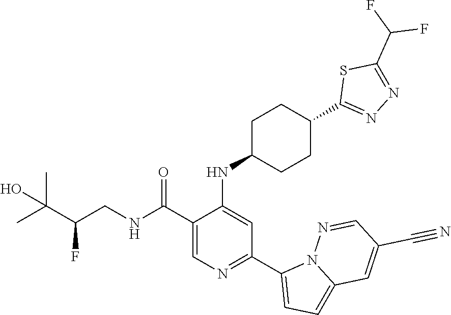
C1(C(NCC(C(C)(C)O)F)=O)=CN=C(C2=CC=C3N2N=CC(C#N)=C3)C=C1NC1CCC(C2=NN=C(C(F)F)S2)CC1
